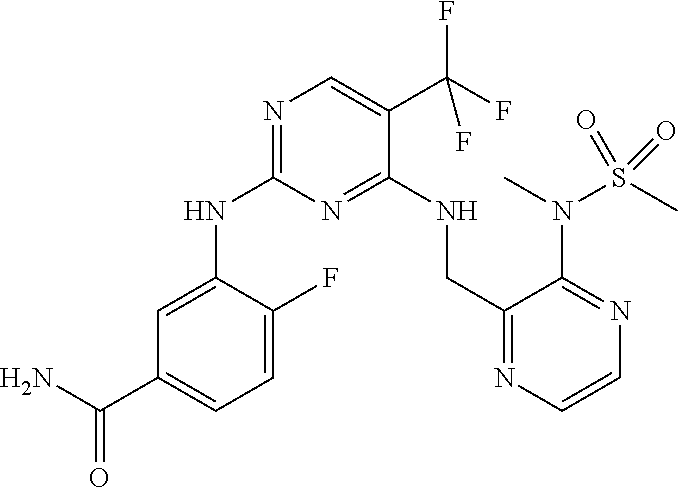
C1=C(NC2=NC=C(C(F)(F)F)C(NCC3=NC=CN=C3N(C)S(C)(=O)=O)=N2)C(F)=CC=C1C(=O)N
